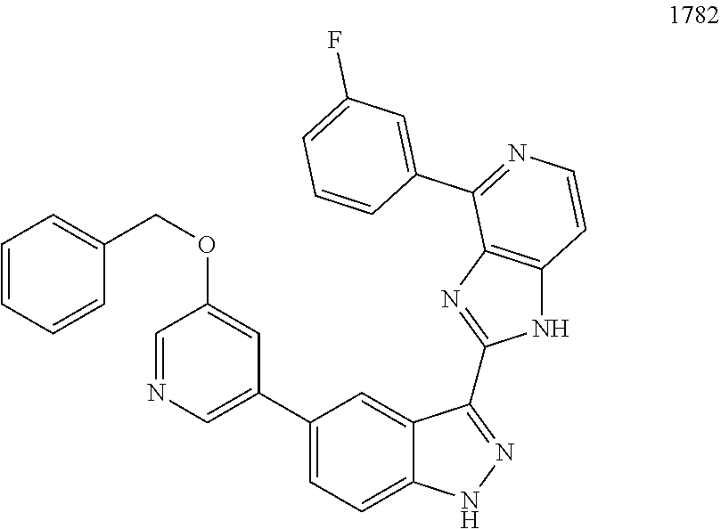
C1(C2=CN=CC(OCC3=CC=CC=C3)=C2)=CC=C2C(=C1)C(C1=NC3=C(N1)C=CN=C3C1=CC(F)=CC=C1)=NN2
